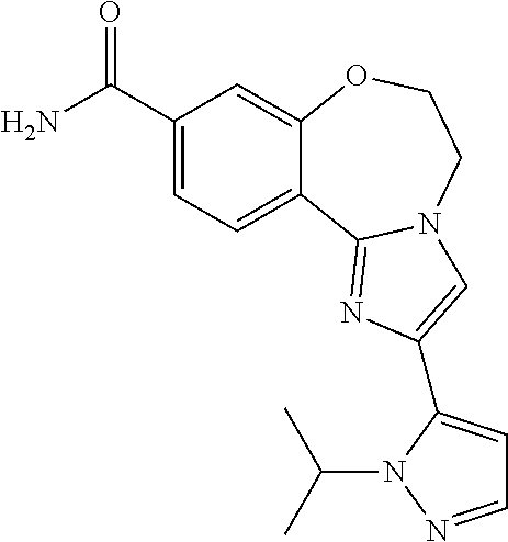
C1(C(N)=O)=CC=C2C(=C1)OCCN1C2=NC(C2=CC=NN2C(C)C)=C1
